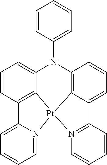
C12=C3C(=CC=C1)N(C1=CC=CC=C1)C1=C4C(=CC=C1)C1=N(C=CC=C1)[Pt]34N1=CC=CC=C21
